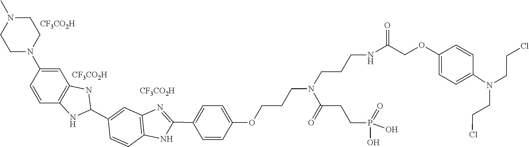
N(CCCl)(C1=CC=C(OCC(NCCCN(C(CCP(=O)(O)O)=O)CCCOC2=CC=C(C3=NC4=C(N3)C=CC(C3NC5=C(C=C(N6CCN(C)CC6)C=C5)N3)=C4)C=C2)=O)C=C1)CCCl.[CF3CO2H].[CF3CO2H].[CF3CO2H]
